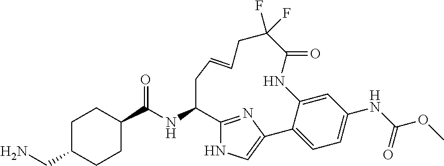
C1C(CN)CCC(C(NC2C3=NC(=CN3)C3=CC=C(NC(OC)=O)C=C3NC(=O)C(F)(F)CC=CC2)=O)C1
